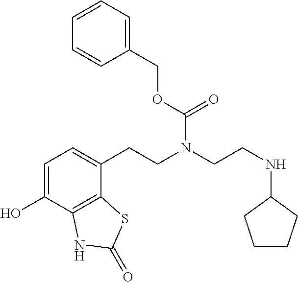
C1=C(O)C2=C(C(CCN(CCNC3CCCC3)C(OCC3=CC=CC=C3)=O)=C1)SC(=O)N2
